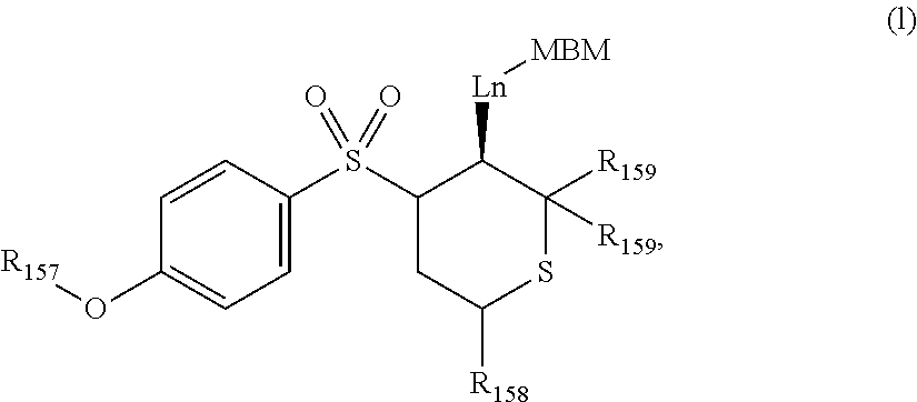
C1(S(C2CC([R158])SC([R159])([R159])C2[Ln][MBM])(=O)=O)=CC=C(O[R157])C=C1
